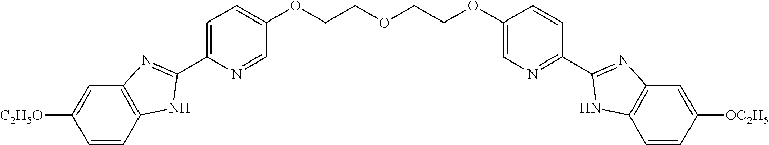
C1=CC2=C(C=C1[C2H5O])N=C(C1=CC=C(OCCOCCOC3=CN=C(C4=NC5=C(C=CC([OC2H5])=C5)N4)C=C3)C=N1)N2
